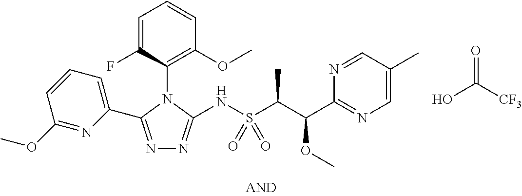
N1=C(C2=CC=CC(OC)=N2)N(C2=C(OC)C=CC=C2F)C(NS(C(C(C2=NC=C(C)C=N2)OC)C)(=O)=O)=N1.OC([CF3])=O
